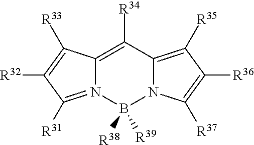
C12=C([R34])C3=C([R35])C([R36])=C([R37])N3B([R38])([R39])N1=C([R31])C([R32])=C2[R33]
